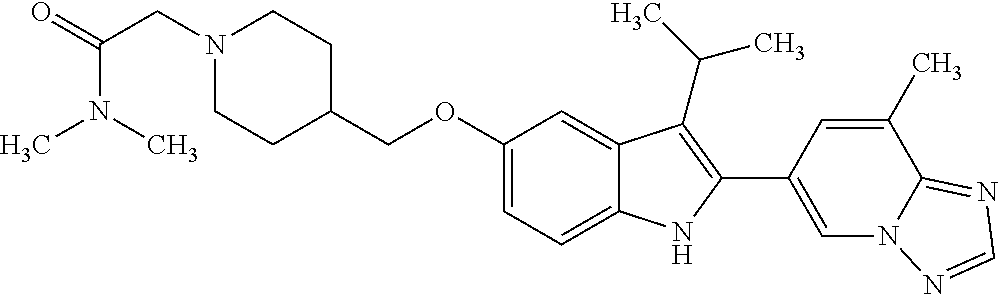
C(OC1=CC=C2C(=C1)C(C(C)C)=C(C1=CN3C(=NC=N3)C(C)=C1)N2)C1CCN(CC(=O)N(C)C)CC1
